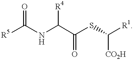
[CO2H]C(SC(C(NC([R5])=O)[R4])=O)[R1]
